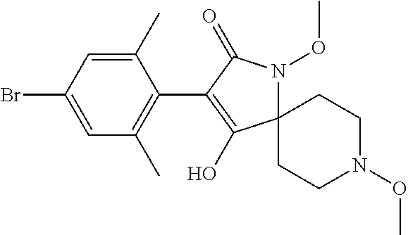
C12(N(OC)C(=O)C(C3=C(C)C=C(Br)C=C3C)=C1O)CCN(OC)CC2
